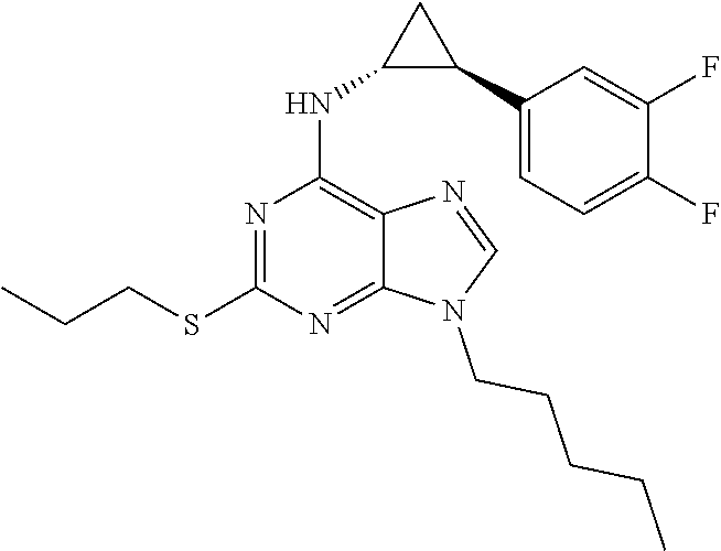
N1(CCCCC)C=NC2=C(NC3C(C4=CC=C(F)C(F)=C4)C3)N=C(SCCC)N=C12
